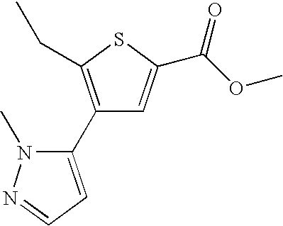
C1(C2=CC=NN2C)=C(CC)SC(C(OC)=O)=C1
